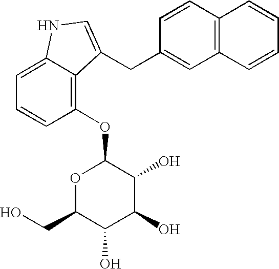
C1(OC2OC(CO)C(O)C(O)C2O)=C2C(=CC=C1)NC=C2CC1=CC2=C(C=C1)C=CC=C2
